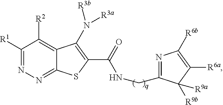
C1([R1])=NN=C2C(=C1[R2])C(N([R3b])[R3a])=C(C(NCC1=NC([R6b])=C([R6a])C1([R9a])[R9b])=O)S2
